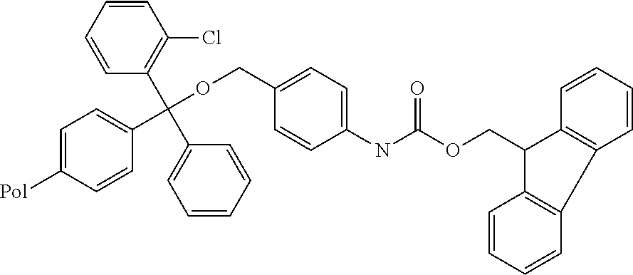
C1=C([Pol])C=CC(C(OCC2=CC=C(NC(=O)OCC3C4=C(C5=C3C=CC=C5)C=CC=C4)C=C2)(C2=C(Cl)C=CC=C2)C2=CC=CC=C2)=C1
